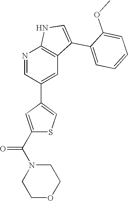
N1=CC(C2=CSC(C(N3CCOCC3)=O)=C2)=CC2=C1NC=C2C1=CC=CC=C1OC
